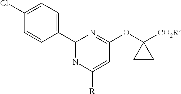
C1(C2=CC=C(Cl)C=C2)=NC([R])=CC(OC2([CO2R])CC2)=N1
